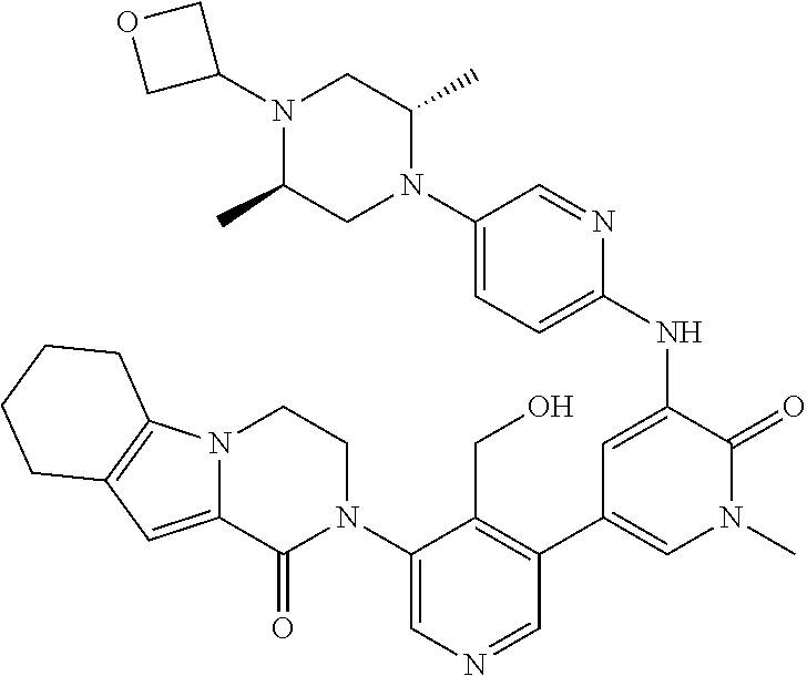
N12C(=CC3=C1CCCC3)C(=O)N(C1=CN=CC(C3=CN(C)C(=O)C(NC4=CC=C(N5C(C)CN(C6COC6)C(C)C5)C=N4)=C3)=C1CO)CC2
